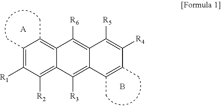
C1(C)=C([R1])C([R2])=C2C(=C1C)C([R6])=C1C(=C2[R3])C(C)=C(C)C([R4])=C1[R5].[A].B
